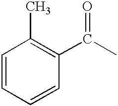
C1=CC=CC(C(C)=O)=C1C
